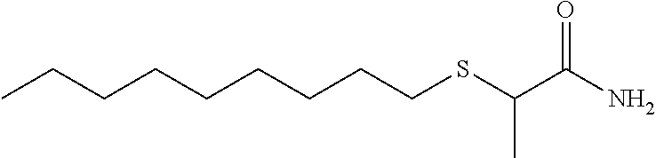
CCCCCCCCCSC(C(N)=O)C
